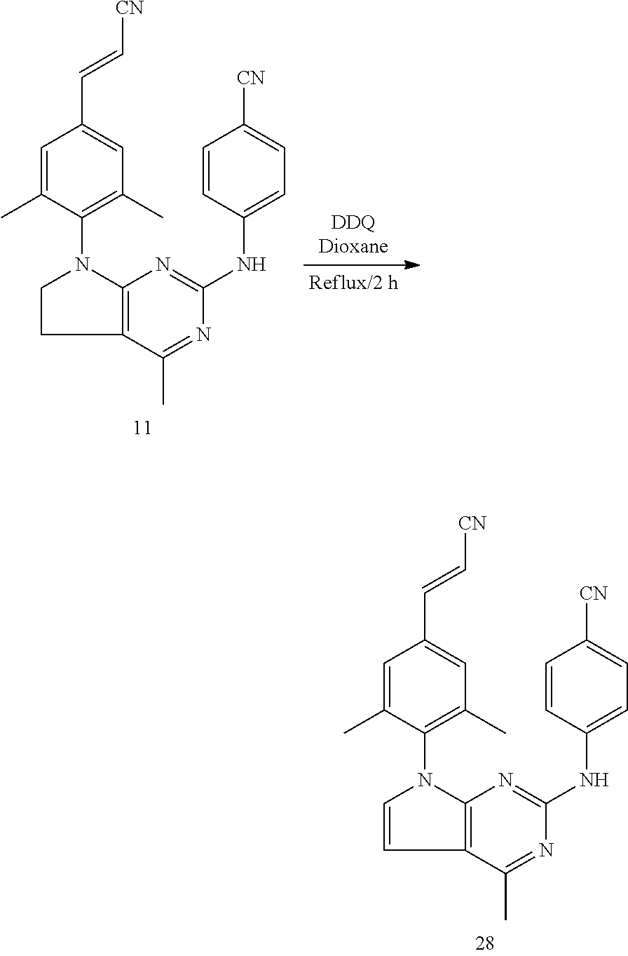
C1=C(C)C(N2C3=C(CC2)C(C)=NC(NC2=CC=C([CN])C=C2)=N3)=C(C)C=C1C=C[CN].C1=C(C)C(N2C3=C(C=C2)C(C)=NC(NC2=CC=C([CN])C=C2)=N3)=C(C)C=C1C=C[CN]
